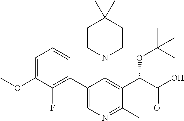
C1=C(OC)C(F)=C(C2=CN=C(C)C(C(C(O)=O)OC(C)(C)C)=C2N2CCC(C)(C)CC2)C=C1
